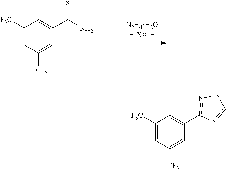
C1([F3C])=CC([CF3])=CC(C(N)=S)=C1.C1([F3C])=CC([CF3])=CC(C2=NNC=N2)=C1
